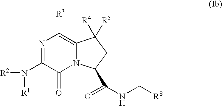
N1=C(N([R1])[R2])C(=O)N2C(=C1[R3])C([R4])([R5])CC2C(NC[R8])=O
